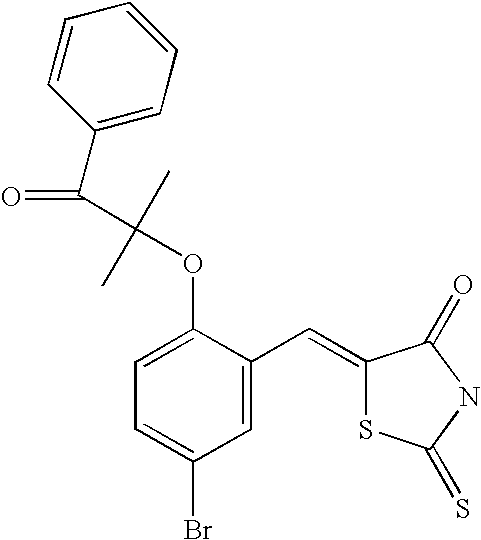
C(OC1=CC=C(Br)C=C1C=C1SC(=S)NC1=O)(C(C1=CC=CC=C1)=O)(C)C
